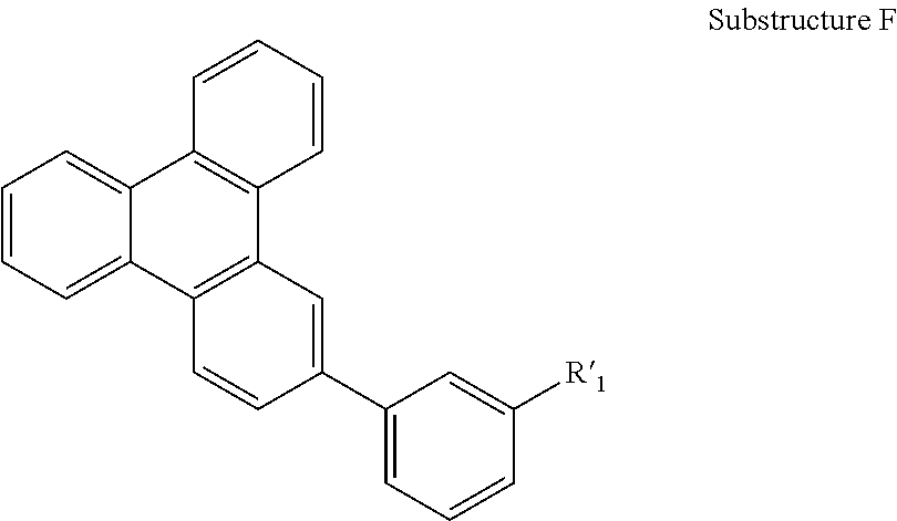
C1=CC=C2C(=C1)C1=C(C3=C2C=CC(C2=CC=CC([R1])=C2)=C3)C=CC=C1
